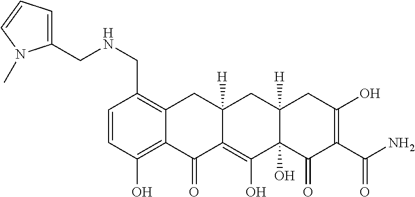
C1=CC(O)=C2C(=C1CNCC1=CC=CN1C)CC1([H])C(=C(O)C3(O)C([H])(C1)CC(O)=C(C(N)=O)C3=O)C2=O
